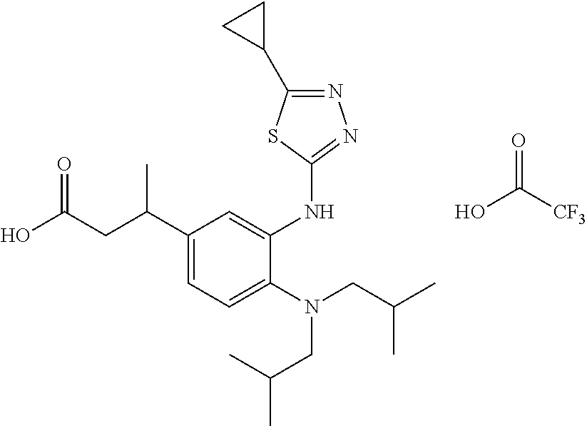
OC(CC(C1=CC=C(N(CC(C)C)CC(C)C)C(NC2=NN=C(C3CC3)S2)=C1)C)=O.OC([CF3])=O
